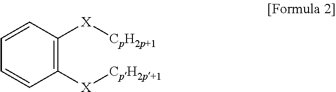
C1([X][CpH2p+1])=C([X][CpH2p+1])C=CC=C1
